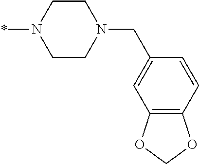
*N1CCN(CC2=CC3=C(C=C2)OCO3)CC1
